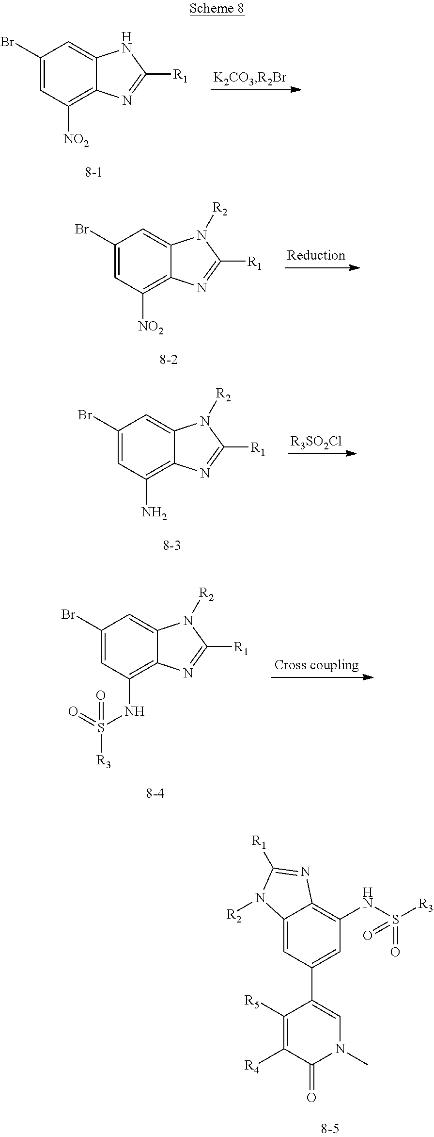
C1(Br)=CC([NO2])=C2C(=C1)NC([R1])=N2.C1(Br)=CC([NO2])=C2C(=C1)N([R2])C([R1])=N2.C1(Br)=CC(N)=C2C(=C1)N([R2])C([R1])=N2.[R3SO2Cl].C1(Br)=CC(NS([R3])(=O)=O)=C2C(=C1)N([R2])C([R1])=N2.[Cross coupling].C1([R5])=C([R4])C(=O)N(C)C=C1C1=CC(NS([R3])(=O)=O)=C2C(=C1)N([R2])C([R1])=N2
